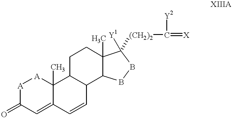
[A]1C(=O)C=C2C(C)([A]1)C1C(C=C2)C2C(C)(CC1)C([Y1])([(CH2)2]C(=[X])[Y2])BB2
